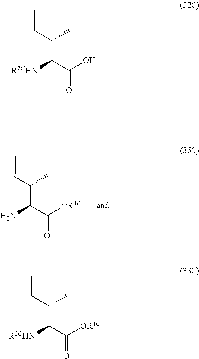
C=CC(C)C(C([OR1C])=O)N.C=CC(C)C(C([OH])=O)[R2CHN].C=CC(C)C(C([OR1C])=O)[R2CHN]
